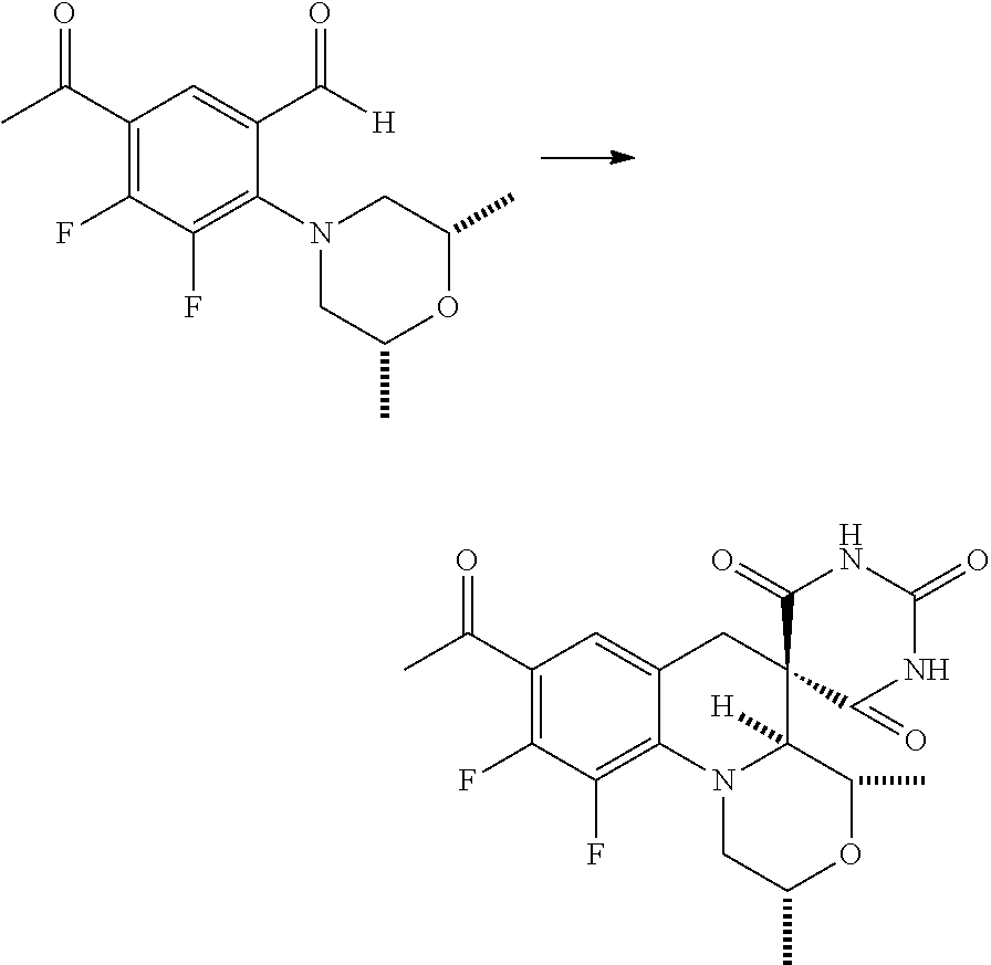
C1(C(C)=O)=C(F)C(F)=C(N2CC(C)OC(C)C2)C(C(=O)[H])=C1.C1(C(C)=O)=C(F)C(F)=C2C(=C1)CC1(C3([H])N2CC(C)OC3C)C(=O)NC(=O)NC1=O
